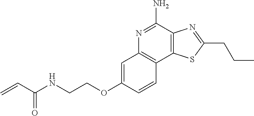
C(COC1=CC2=C(C3=C(C(N)=N2)N=C(CCC)S3)C=C1)NC(C=C)=O
